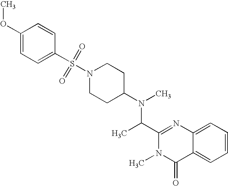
CN(C1CCN(S(C2=CC=C(OC)C=C2)(=O)=O)CC1)C(C1=NC2=CC=CC=C2C(=O)N1C)C
